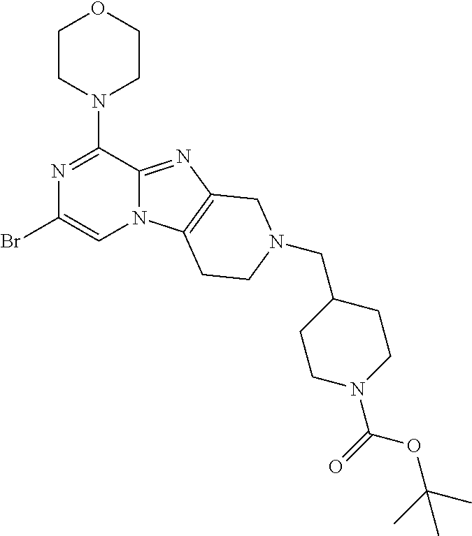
N1=C(N2CCOCC2)C2=NC3=C(N2C=C1Br)CCN(CC1CCN(C(OC(C)(C)C)=O)CC1)C3
